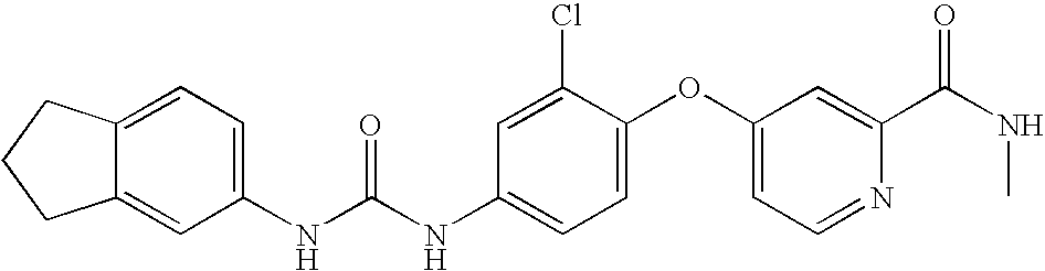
C12=CC(NC(NC3=CC=C(OC4=CC=NC(C(NC)=O)=C4)C(Cl)=C3)=O)=CC=C1CCC2
